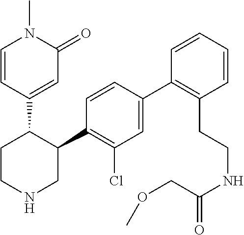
C1=CC(C2CCNCC2C2=C(Cl)C=C(C3=C(CCNC(COC)=O)C=CC=C3)C=C2)=CC(=O)N1C
